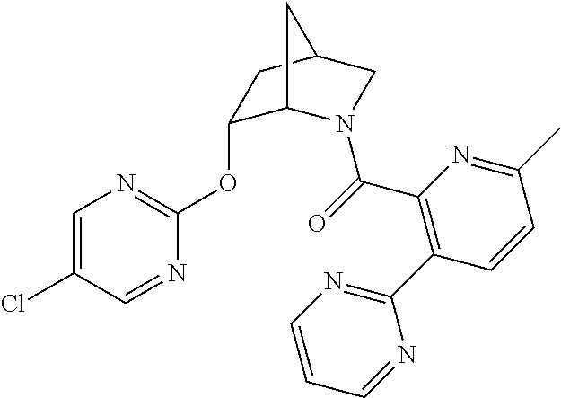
C1=C(Cl)C=NC(OC2C3N(C(=O)C4=C(C5=NC=CC=N5)C=CC(C)=N4)CC(C2)C3)=N1
